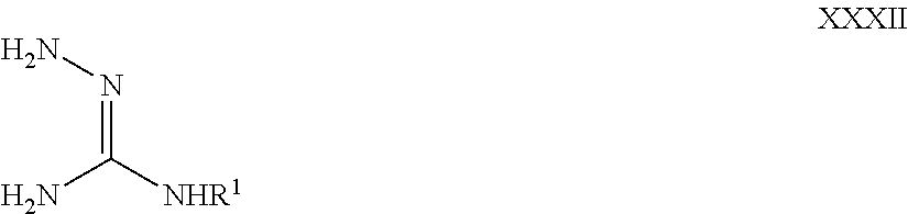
NC([NHR1])=NN
